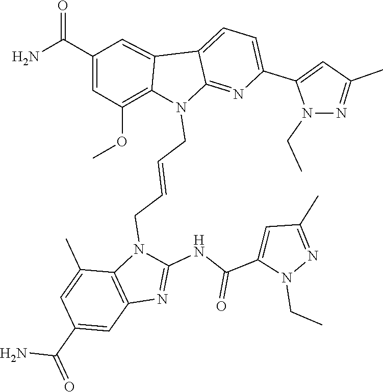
N1(CC)N=C(C)C=C1C(NC1=NC2=C(N1CC=CCN1C3=NC(C4=CC(C)=NN4CC)=CC=C3C3=CC(C(N)=O)=CC(OC)=C13)C(C)=CC(C(N)=O)=C2)=O
